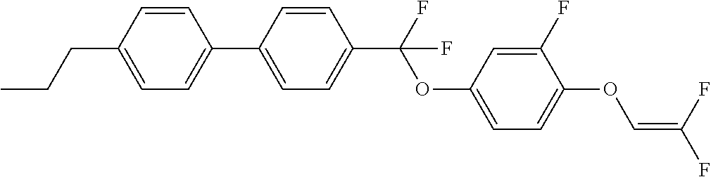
C1=CC(CCC)=CC=C1C1=CC=C(C(F)(OC2=CC=C(OC=C(F)F)C(F)=C2)F)C=C1
